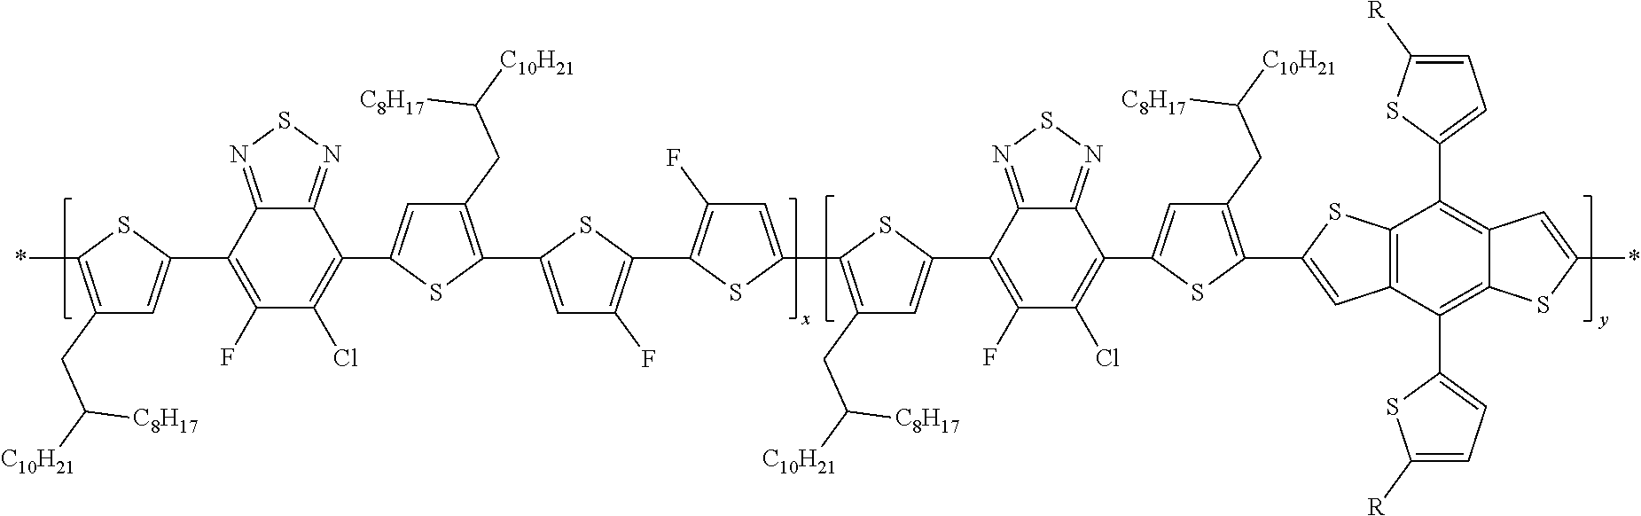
C1(CC([C10H21])[C8H17])=C(C2=CC(F)=C(C3=C(F)C=C(C4=C(CC([C10H21])[C8H17])C=C(C5=C(Cl)C(F)=C(C6=CC(CC([C10H21])[C8H17])=C(*)S6)C6=NSN=C56)S4)S3)S2)SC(C2=C(F)C(Cl)=C(C3=CC(CC([C10H21])[C8H17])=C(C4=CC5=C(S4)C(C4=CC=C([R])S4)=C4C(=C5C5=CC=C([R])S5)SC(*)=C4)S3)C3=NSN=C23)=C1
